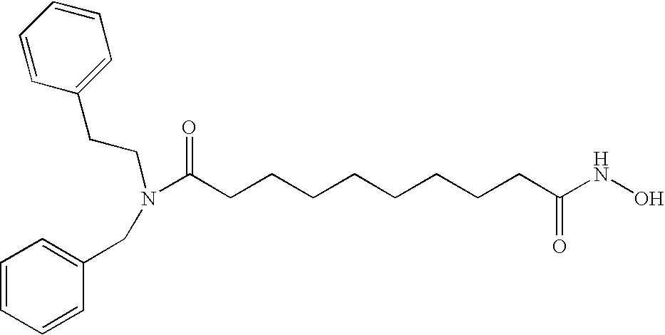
C1=CC(CCN(C(=O)CCCCCCCCC(NO)=O)CC2=CC=CC=C2)=CC=C1
